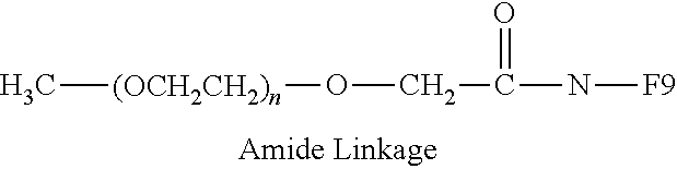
C[(OCH2CH2)n]OCC(N[F9])=O
